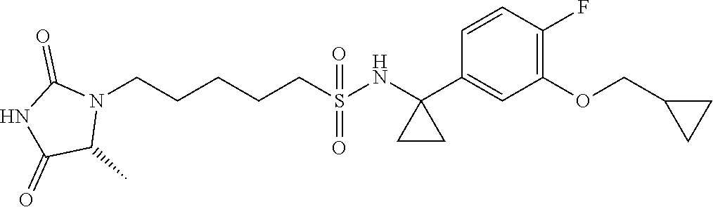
N1(CCCCCS(NC2(C3=CC(OCC4CC4)=C(F)C=C3)CC2)(=O)=O)C(=O)NC(=O)C1C
